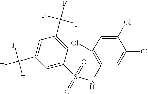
C1=C(S(NC2=C(Cl)C=C(Cl)C(Cl)=C2)(=O)=O)C=C(C(F)(F)F)C=C1C(F)(F)F
